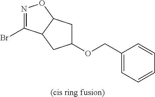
N1=C(Br)C2C(O1)CC(OCC1=CC=CC=C1)C2.[(cis ring fusion)]
